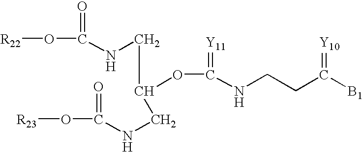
[R22]OC(=O)NCC(CNC(O[R23])=O)OC(NCCC([B1])=[Y10])=[Y11]
